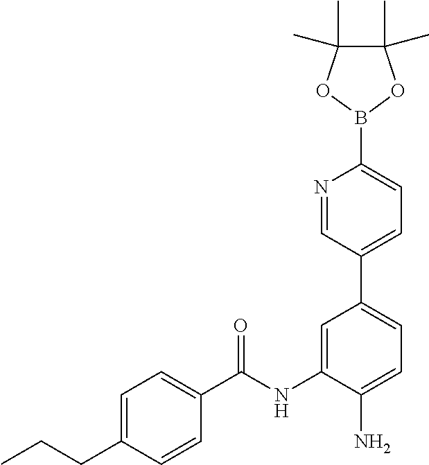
C1=C(CCC)C=CC(C(NC2=CC(C3=CC=C(B4OC(C)(C)C(C)(C)O4)N=C3)=CC=C2N)=O)=C1
